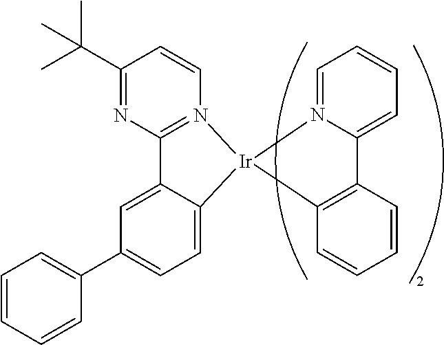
C1=CC=CC(C2=CC=C3C(=C2)C2=N(C=CC(C(C)(C)C)=N2)[Ir]32N3=CC=CC=C3C3=C2C=CC=C3)=C1
